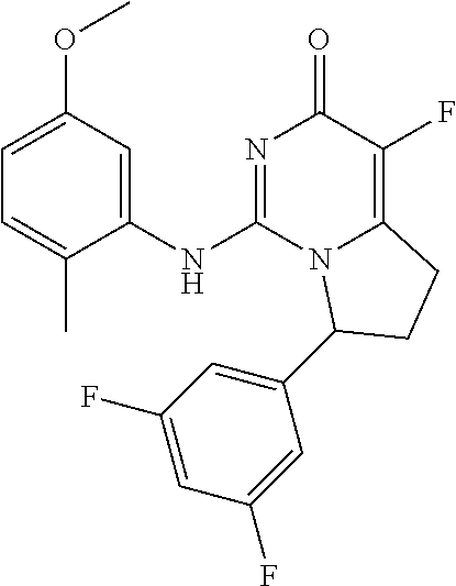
C1=C(OC)C=C(NC2=NC(=O)C(F)=C3N2C(C2=CC(F)=CC(F)=C2)CC3)C(C)=C1
